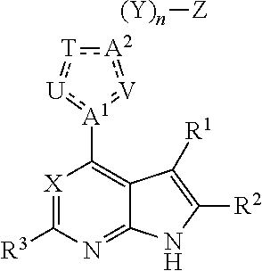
[A2]1([(Y)n][Z]):[T]:[U]:[A1](C2=C3C(=NC([R3])=[X]2)NC([R2])=C3[R1]):[V]:1
